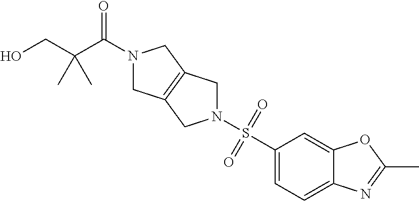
N1(S(C2=CC=C3C(=C2)OC(C)=N3)(=O)=O)CC2=C(C1)CN(C(C(CO)(C)C)=O)C2
